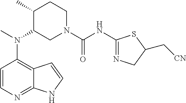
C12=C(N(C)C3CN(C(NC4=NCC(C[CN])S4)=O)CCC3C)C=CN=C1NC=C2
